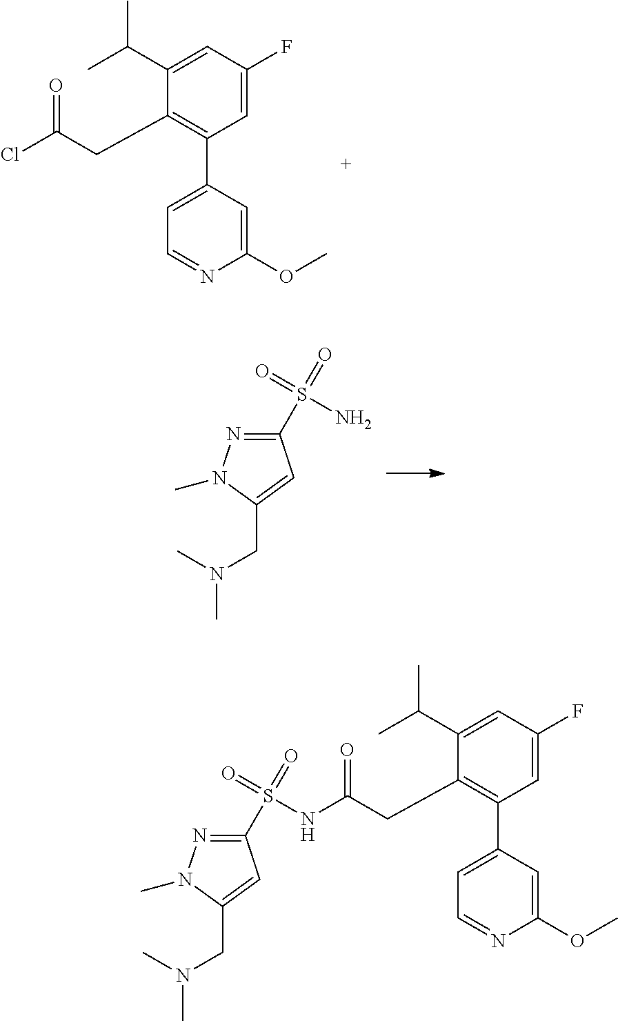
C1=C(F)C=C(C(C)C)C(CC(=O)Cl)=C1C1=CC=NC(OC)=C1.C1(S(=O)(N)=O)=NN(C)C(CN(C)C)=C1.C1=C(F)C=C(C(C)C)C(CC(=O)NS(=O)(=O)C2=NN(C)C(CN(C)C)=C2)=C1C1=CC=NC(OC)=C1
